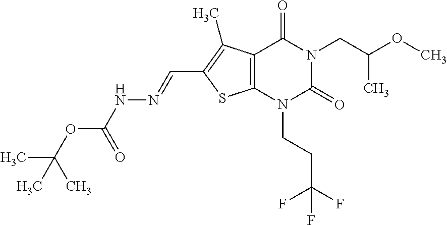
C12=C(N(CCC(F)(F)F)C(=O)N(CC(OC)C)C1=O)SC(C=NNC(OC(C)(C)C)=O)=C2C
